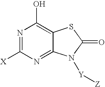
N1=C([X])N=C2C(=C1O)SC(=O)N2[Y][Z]
